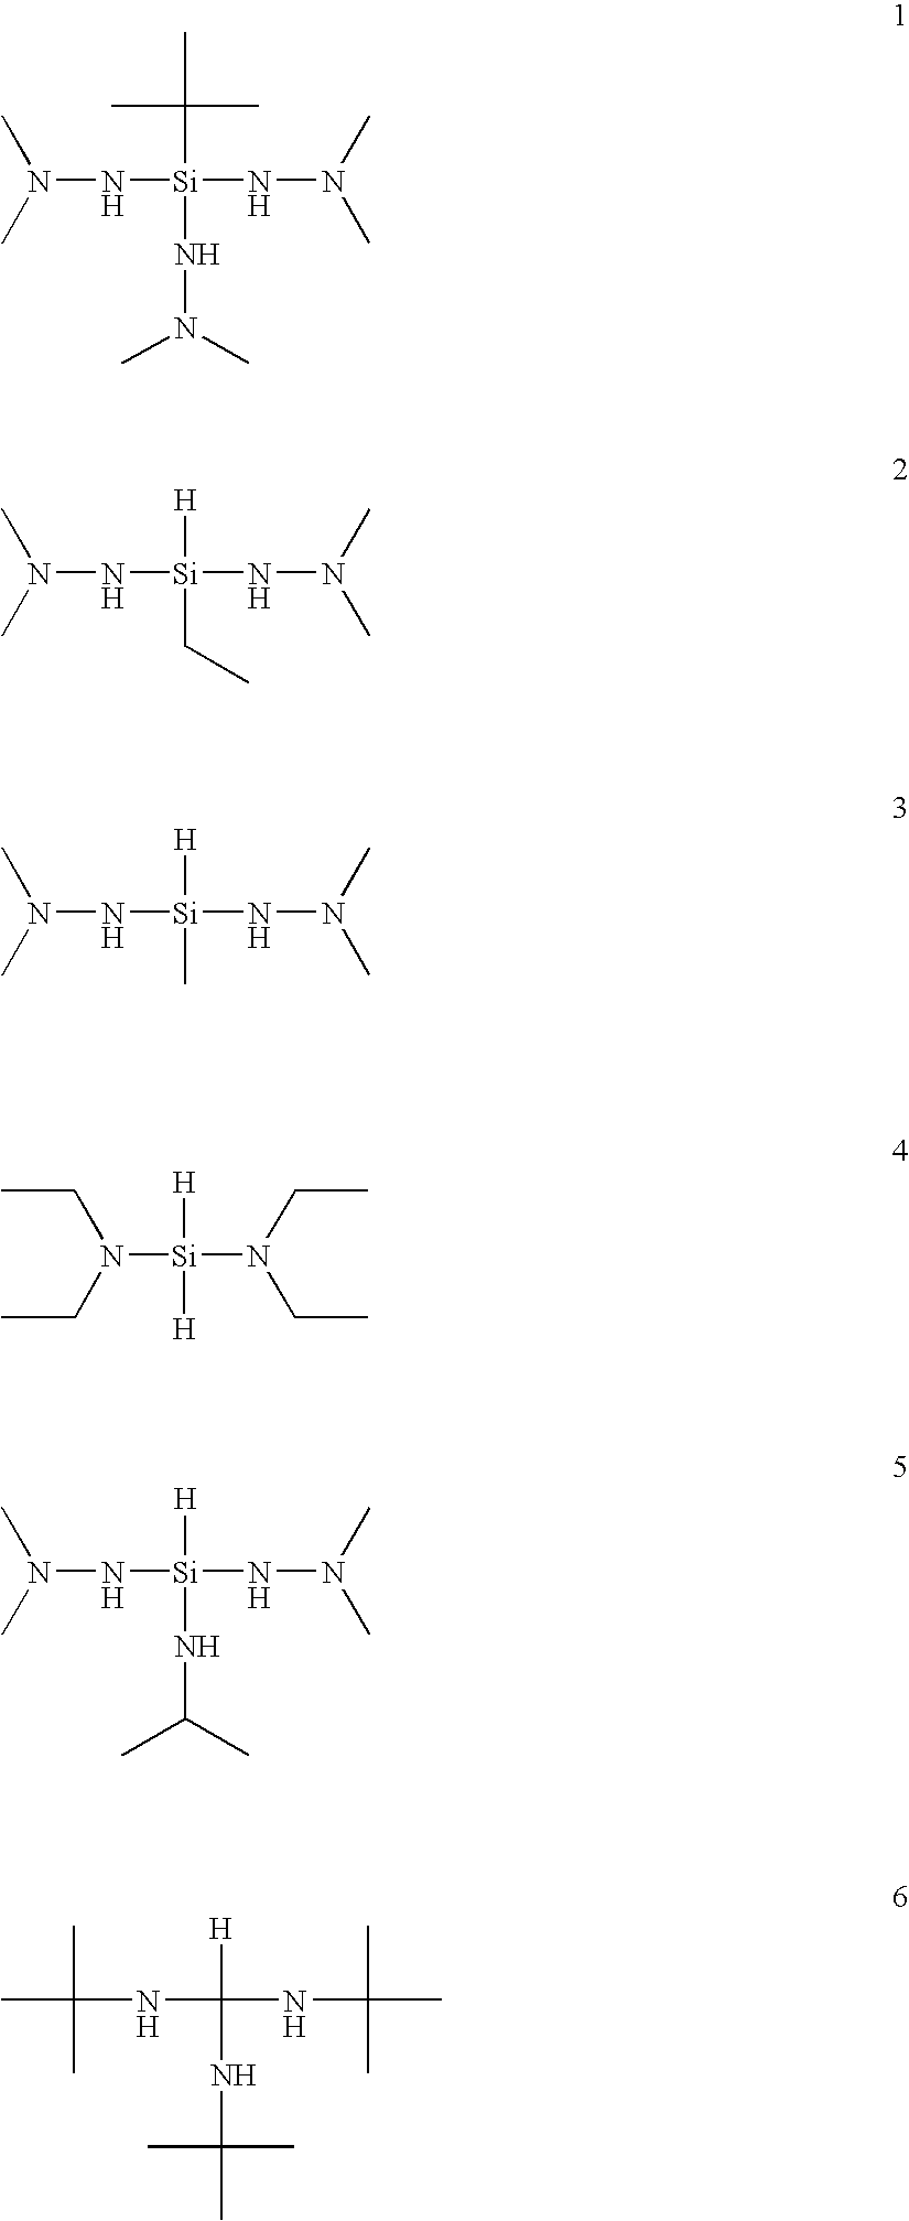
N(N[Si](NN(C)C)(C(C)(C)C)NN(C)C)(C)C.N(N[Si](NN(C)C)([H])CC)(C)C.N(N[Si](NN(C)C)([H])C)(C)C.N(N[Si](NN(C)C)([H])NC(C)C)(C)C.C(NC(NC(C)(C)C)([H])NC(C)(C)C)(C)(C)C.N([Si](N(CC)CC)([H])[H])(CC)CC
